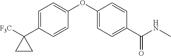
C1=C(C2([F3C])CC2)C=CC(OC2=CC=C(C(NC)=O)C=C2)=C1
